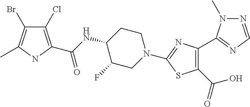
C1(Cl)=C(C(NC2C(F)CN(C3=NC(C4=NC=NN4C)=C(C(O)=O)S3)CC2)=O)NC(C)=C1Br
